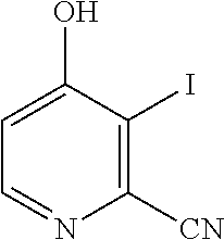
C1([CN])=C(I)C(O)=CC=N1
